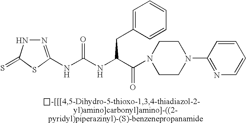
N1=C(NC(NC(C(N2CCN(C3=NC=CC=C3)CC2)=O)CC2=CC=CC=C2)=O)SC(=S)N1
